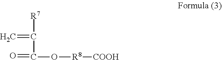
C=C([R7])C(=O)O[R8][COOH]
